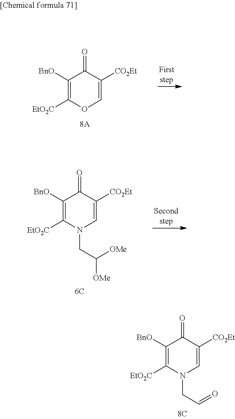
C1([BnO])=C([EtO2C])OC=C([CO2Et])C1=O.C1([BnO])=C([EtO2C])N(CC([OMe])[OMe])C=C([CO2Et])C1=O.C1([BnO])=C([EtO2C])N(CC=O)C=C([CO2Et])C1=O
